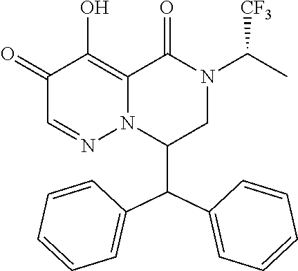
C1(=O)C=NN2C(=C1O)C(=O)N(C(C)[CF3])CC2C(C1=CC=CC=C1)C1=CC=CC=C1
